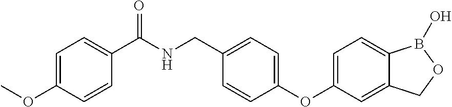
C1=C(OC)C=CC(C(NCC2=CC=C(OC3=CC=C4C(=C3)COB4O)C=C2)=O)=C1
